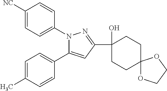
C1=C(C)C=CC(C2=CC(C3(O)CCC4(CC3)OCCO4)=NN2C2=CC=C([NC])C=C2)=C1
